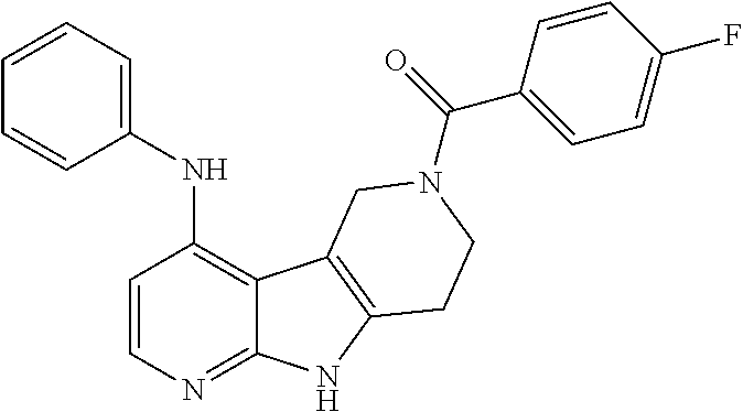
C1(NC2=C3C(=NC=C2)NC2=C3CN(C(=O)C3=CC=C(F)C=C3)CC2)=CC=CC=C1
